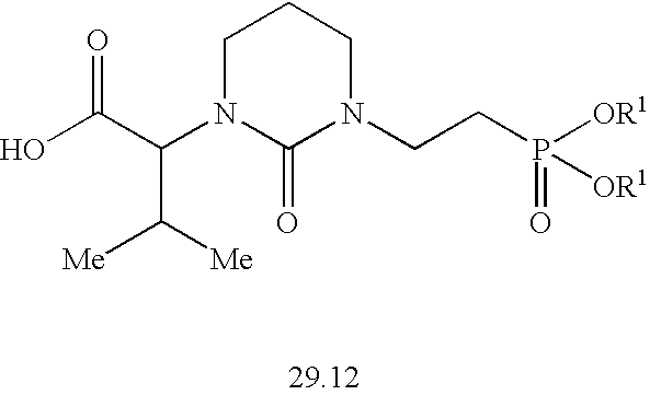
O=C(C(N1CCCN(CCP([OR1])(=O)[OR1])C1=O)C([Me])[Me])O
